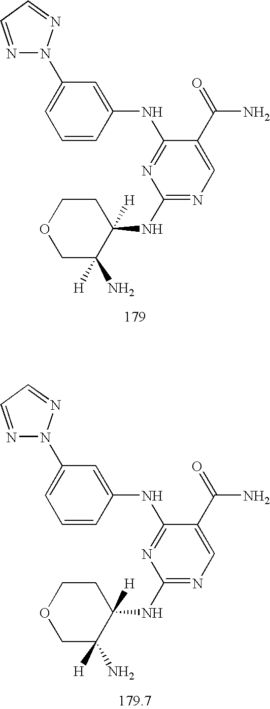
C1=C(N2N=CC=N2)C=C(NC2=NC(NC3([H])CCOCC3(N)[H])=NC=C2C(=O)N)C=C1.C1=C(N2N=CC=N2)C=C(NC2=NC(NC3([H])CCOCC3(N)[H])=NC=C2C(=O)N)C=C1
